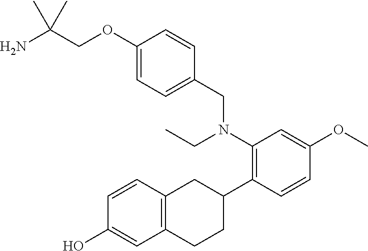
C1(OCC(N)(C)C)=CC=C(CN(CC)C2=C(C3CC4=C(CC3)C=C(O)C=C4)C=CC(OC)=C2)C=C1
